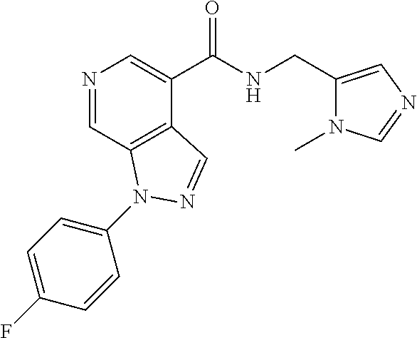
N1=CC2=C(C(C(NCC3=CN=CN3C)=O)=C1)C=NN2C1=CC=C(F)C=C1
